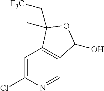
C1=C(Cl)N=CC2=C1C(C[F3C])(C)OC2O
